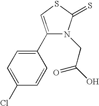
C1(C2=CC=C(Cl)C=C2)=CSC(=S)N1CC(O)=O
